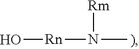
O[Rn]N([Rm])C
